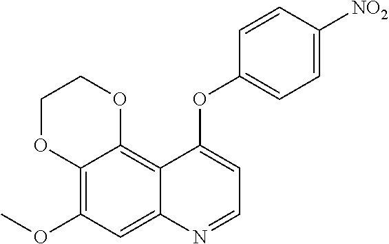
C12=C(OC)C=C3C(=C1OCCO2)C(OC1=CC=C([NO2])C=C1)=CC=N3
